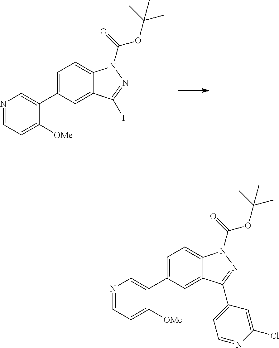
N1=CC=C([OMe])C(C2=CC=C3C(=C2)C(I)=NN3C(OC(C)(C)C)=O)=C1.N1=CC=C([OMe])C(C2=CC=C3C(=C2)C(C2=CC=NC(Cl)=C2)=NN3C(OC(C)(C)C)=O)=C1
